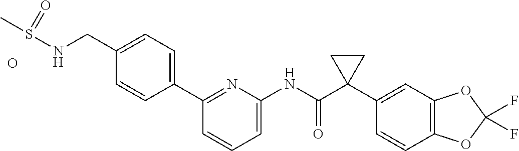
CS(NCC1=CC=C(C2=NC(NC(C3(C4=CC5=C(C=C4)OC(F)(F)O5)CC3)=O)=CC=C2)C=C1)=O.O
